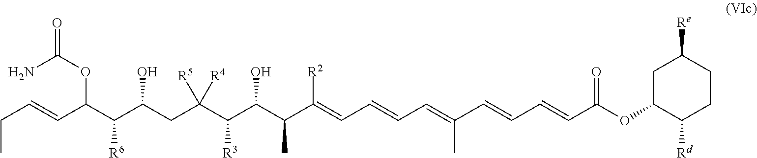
C1C(OC(C=CC=CC(=CC=CC=C(C(C(C(C(CC(C(C(C=CCC)OC(N)=O)[R6])O)([R5])[R4])[R3])O)C)[R2])C)=O)C([Rd])CCC1[Re]
